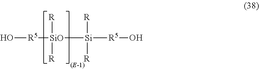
O[R5][SiO]([Si]([R5]O)([R])[R])([R])[R]
